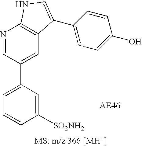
C1(C2=CC3=C(N=C2)NC=C3C2=CC=C(O)C=C2)=CC=CC([SO2NH2])=C1
